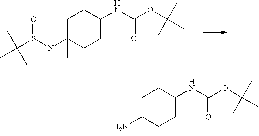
C1C(N)(C)CCC(NC(OC(C)(C)C)=O)C1.C1C(NS(C(C)(C)C)=O)(C)CCC(NC(OC(C)(C)C)=O)C1
